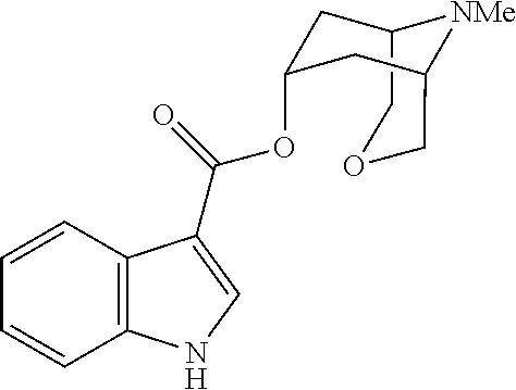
C1=CC2=C(C=C1)C(C(=O)OC1CC3COCC(C1)[NMe]3)=CN2
